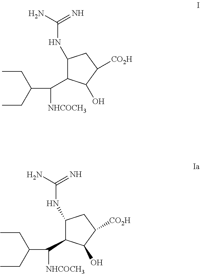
C1(NC(N)=N)C(C([NHCOCH3])C(CC)CC)C(O)C([CO2H])C1.C1(NC(N)=N)C(C([NHCOCH3])C(CC)CC)C(O)C([CO2H])C1
